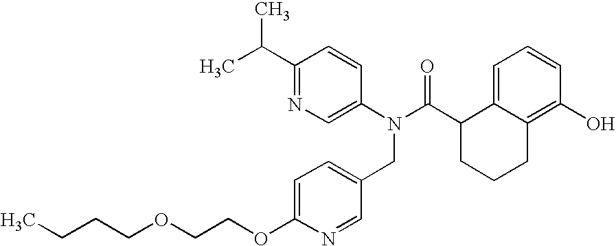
C1=C2C(=C(O)C=C1)CCCC2C(N(C1=CN=C(C(C)C)C=C1)CC1=CC=C(OCCOCCCC)N=C1)=O
